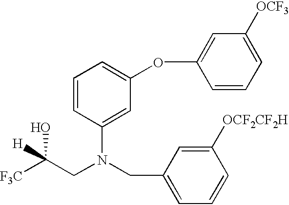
C1=CC(N(CC2=CC=CC([OCF2CF2H])=C2)CC([F3C])(O)[H])=CC(OC2=CC([OCF3])=CC=C2)=C1
